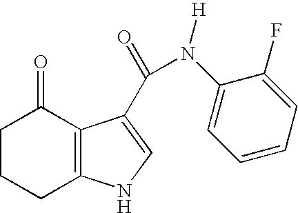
C1CCC2=C(C1=O)C(C(=O)N(C1=CC=CC=C1F)[H])=CN2
